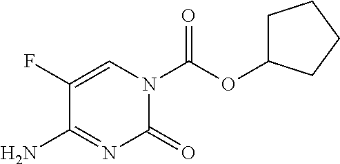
C1(F)=CN(C(OC2CCCC2)=O)C(=O)N=C1N
